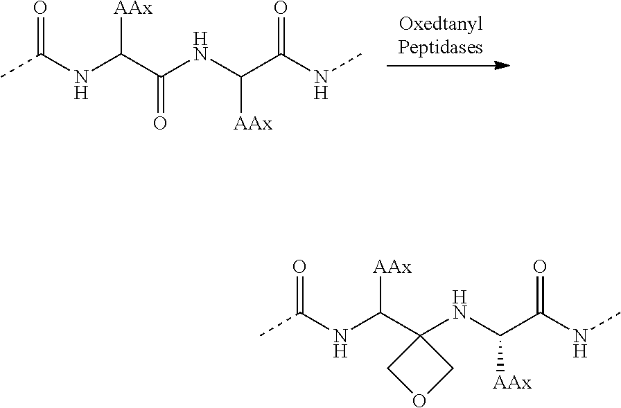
CC(NC(C(NC(C(NC)=O)[AAx])=O)[AAx])=O.CC(NC(C1(NC(C(NC)=O)[AAx])COC1)[AAx])=O
